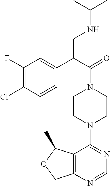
C12=C(N=CN=C1N1CCN(C(C(C3=CC(F)=C(Cl)C=C3)CNC(C)C)=O)CC1)COC2C
